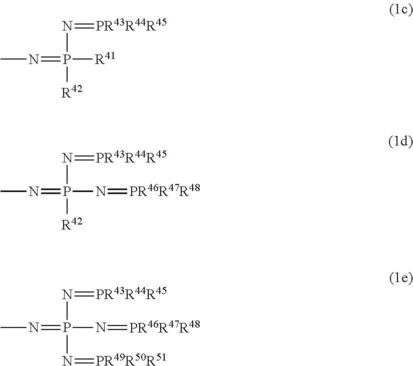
CN=P([R42])(N=[PR43R44R45])[R41].CN=P([R42])(N=[PR43R44R45])N=[PR46R47R48].CN=P(N=[PR49R50R51])(N=[PR43R44R45])N=[PR46R47R48]
